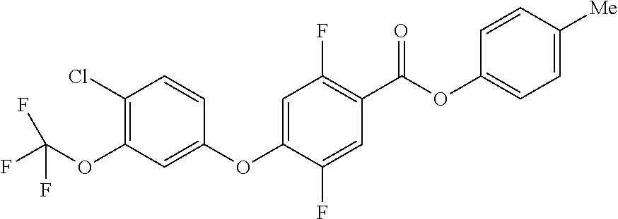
C1(Cl)=C(OC(F)(F)F)C=C(OC2=CC(F)=C(C(OC3=CC=C([Me])C=C3)=O)C=C2F)C=C1
